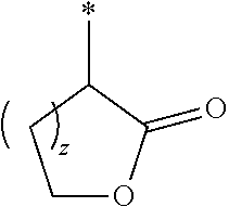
C1OC(=O)C(*)C1
